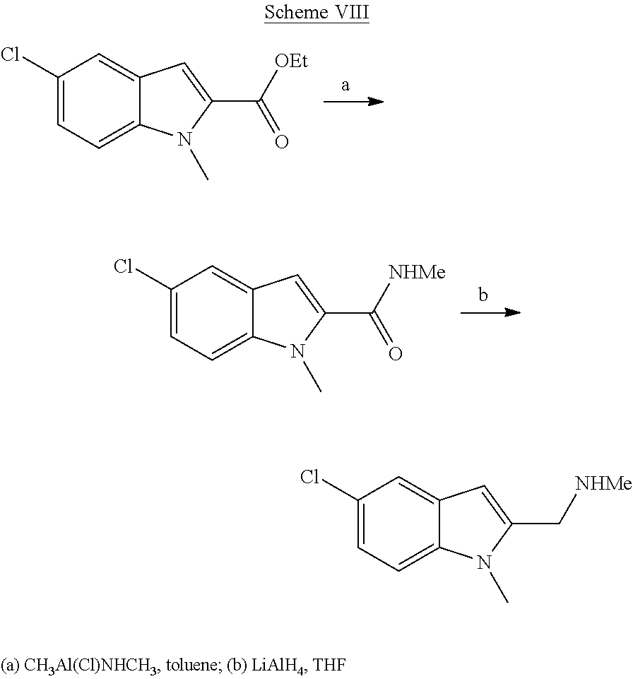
C1(Cl)=CC=C2C(=C1)C=C(C([OEt])=O)N2C.C1(Cl)=CC=C2C(=C1)C=C(C([NHMe])=O)N2C.C1(Cl)=CC=C2C(=C1)C=C(C[NHMe])N2C
